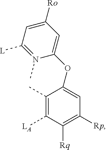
C1(OC2=CC([Ro])=CC([L])=N2C)=CC([Rp])=C([Rq])C([LA])=C1C
